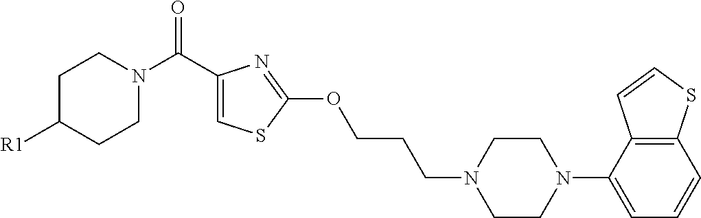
C1(C(N2CCC([R1])CC2)=O)=CSC(OCCCN2CCN(C3=CC=CC4=C3C=CS4)CC2)=N1
